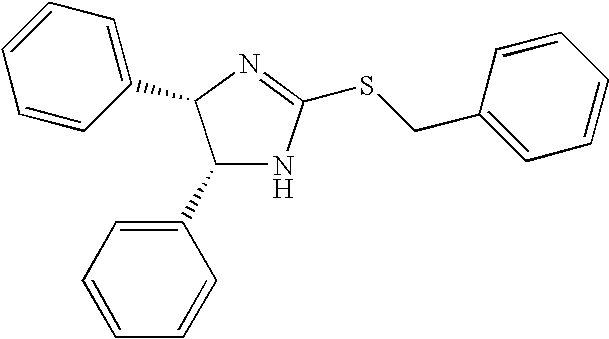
C1(C2=CC=CC=C2)NC(SCC2=CC=CC=C2)=NC1C1=CC=CC=C1
